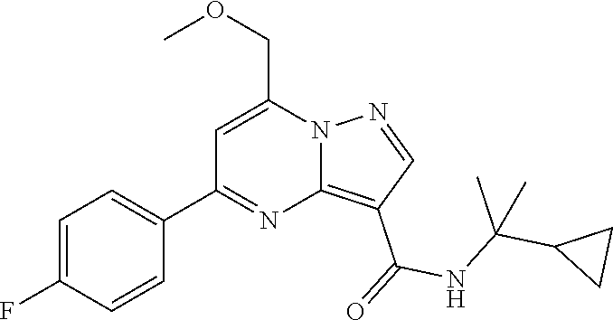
C12=C(C(=O)NC(C3CC3)(C)C)C=NN1C(COC)=CC(C1=CC=C(F)C=C1)=N2
